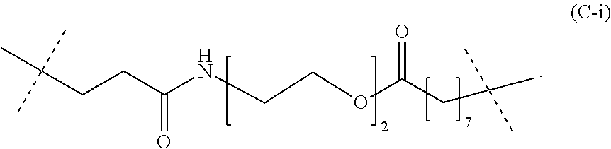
CC(CCC(NCCOC(=O)CC(C)(C)C)=O)(C)C
